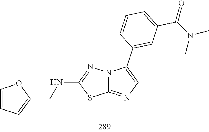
C1(NCC2=CC=CO2)=NN2C(=NC=C2C2=CC(C(=O)N(C)C)=CC=C2)S1
